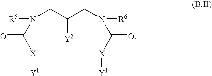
[R5]N(CC([Y2])CN([R6])C([X][Y1])=O)C([X][Y1])=O
